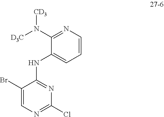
ClC1=NC=C(Br)C(NC2=CC=CN=C2N([CD3])[D3C])=N1
